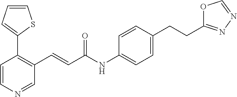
C1=CN=CC(C=CC(NC2=CC=C(CCC3=NN=CO3)C=C2)=O)=C1C1=CC=CS1
